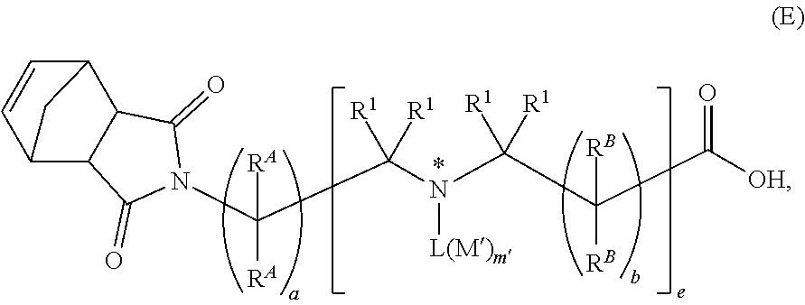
N1(C(C(N(C(C(C([OH])=O)([RB])[RB])([R1])[R1])[L(M)m])([R1])[R1])([RA])[RA])C(=O)C2C(C1=O)C1CC2C=C1
